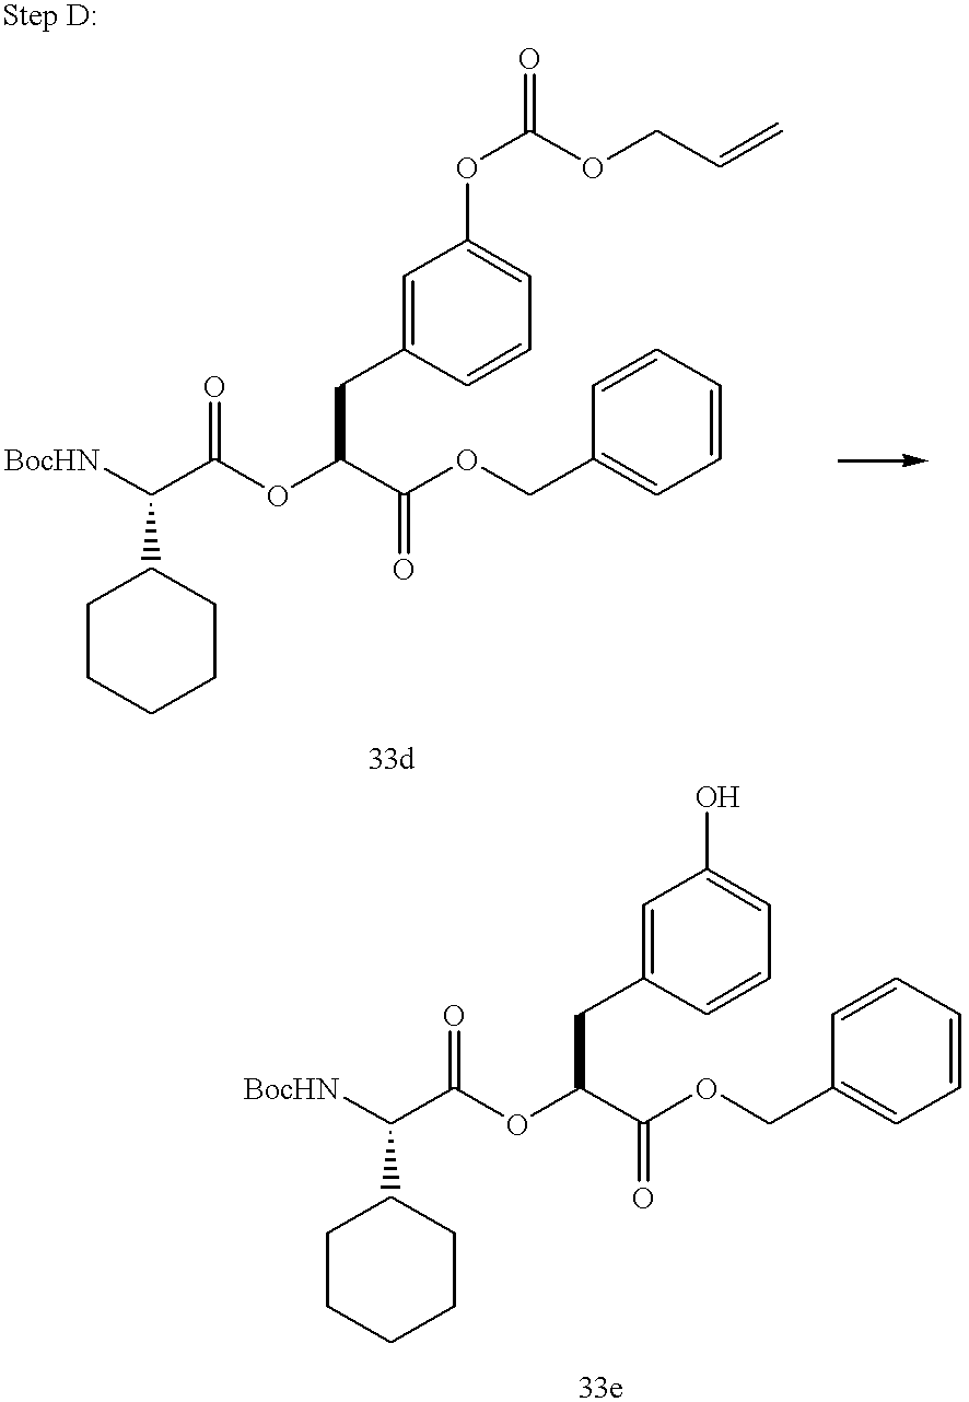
C1=C(CC(C(OCC2=CC=CC=C2)=O)OC(C([BocHN])C2CCCCC2)=O)C=CC=C1OC(=O)OCC=C.C1=C(CC(C(OCC2=CC=CC=C2)=O)OC(C([BocHN])C2CCCCC2)=O)C=CC=C1O
